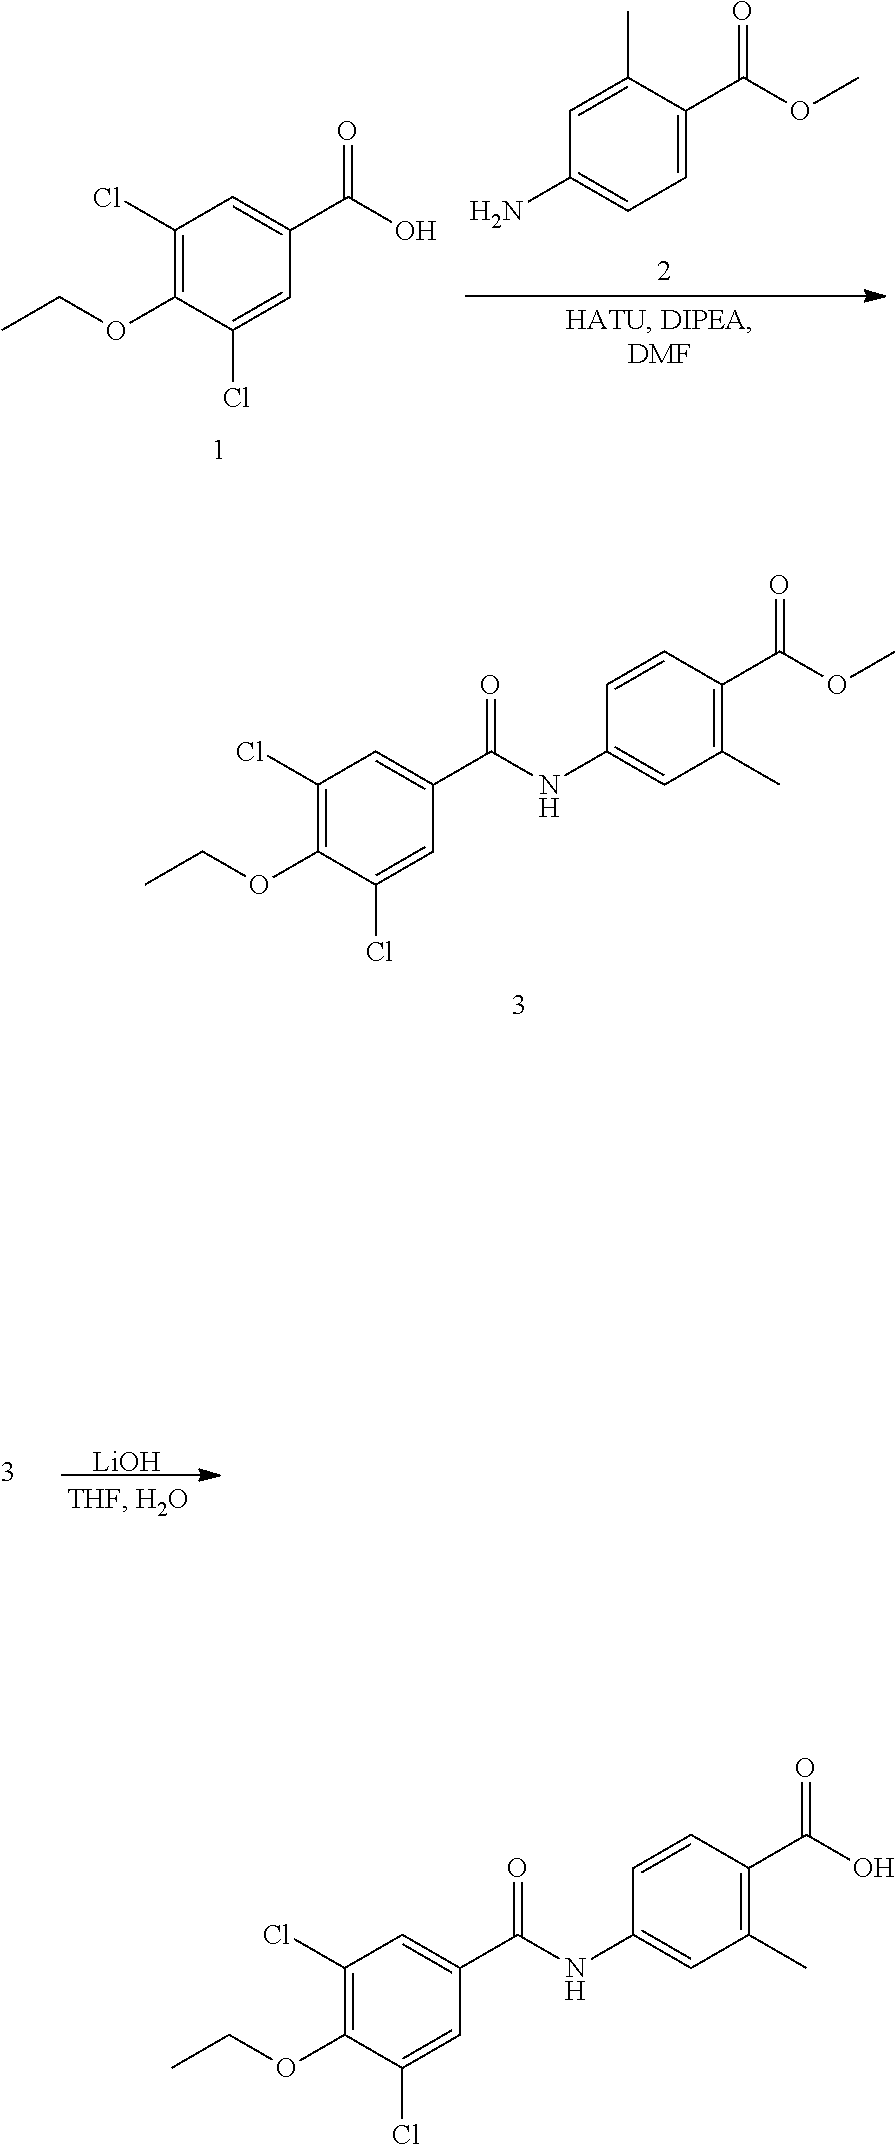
C1(Cl)=C(OCC)C(Cl)=CC(C(NC2=CC(C)=C(C(O)=O)C=C2)=O)=C1.[LiOH].C1(Cl)=C(OCC)C(Cl)=CC(C(O)=O)=C1.C1(N)=CC=C(C(OC)=O)C(C)=C1.C1(Cl)=C(OCC)C(Cl)=CC(C(NC2=CC(C)=C(C(OC)=O)C=C2)=O)=C1
